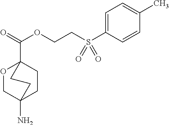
O1CC2(N)CCC1(C(=O)OCCS(=O)(=O)C1=CC=C(C)C=C1)CC2
